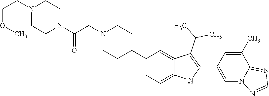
C1N(CC(N2CCN(CCOC)CC2)=O)CCC(C2=CC=C3C(=C2)C(C(C)C)=C(C2=CN4C(=NC=N4)C(C)=C2)N3)C1
